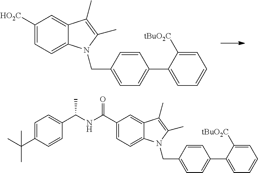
[HO2C]C1=CC=C2C(=C1)C(C)=C(C)N2CC1=CC=C(C2=CC=CC=C2[tBuO2C])C=C1.C1(C(NC(C2=CC=C3C(=C2)C(C)=C(C)N3CC2=CC=C(C3=CC=CC=C3[tBuO2C])C=C2)=O)C)=CC=C(C(C)(C)C)C=C1
